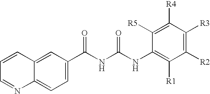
C1=CC2=CC(C(NC(NC3=C([R1])C([R2])=C([R3])C([R4])=C3[R5])=O)=O)=CC=C2N=C1
